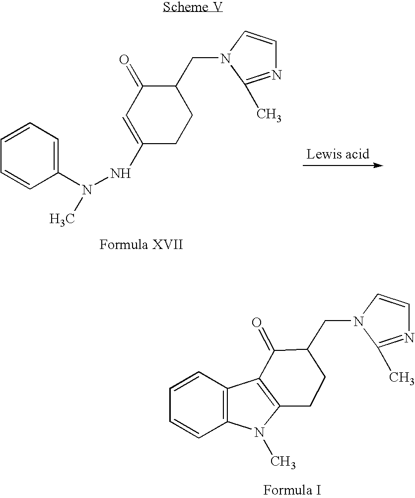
C12=C(C=CC=C1)C1=C(N2C)CCC(CN2C=CN=C2C)C1=O.C1(N(NC2=CC(=O)C(CN3C=CN=C3C)CC2)C)=CC=CC=C1
